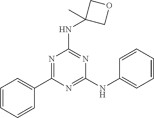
N(C1(C)COC1)C1=NC(NC2=CC=CC=C2)=NC(C2=CC=CC=C2)=N1
